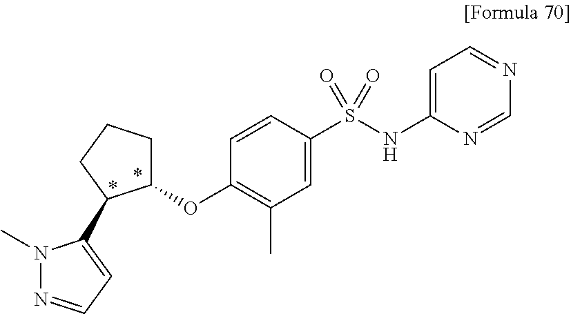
C1(S(NC2=CC=NC=N2)(=O)=O)=CC(C)=C(OC2CCCC2C2=CC=NN2C)C=C1
